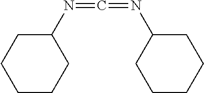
C1C(N=C=NC2CCCCC2)CCCC1
